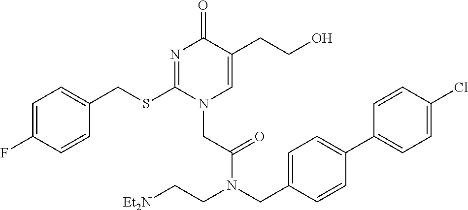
C1=C(F)C=CC(CSC2=NC(=O)C(CCO)=CN2CC(=O)N(CC2=CC=C(C3=CC=C(Cl)C=C3)C=C2)CC[Et2N])=C1
